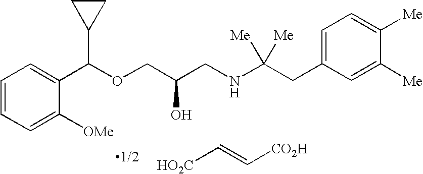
C1(C(OCC(CNC(CC2=CC=C([Me])C([Me])=C2)([Me])[Me])O)C2CC2)=CC=CC=C1[OMe].[HO2C]C=C[CO2H]
